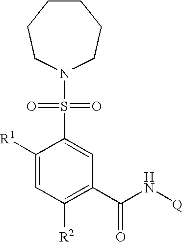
C1CCCN(S(=O)(=O)C2=CC(C(N[Q])=O)=C([R2])C=C2[R1])CC1
